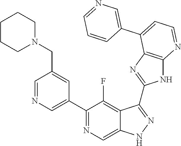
C1=NC=C(C2=NC=C3C(=C2F)C(C2=NC4=C(N2)N=CC=C4C2=CN=CC=C2)=NN3)C=C1CN1CCCCC1
